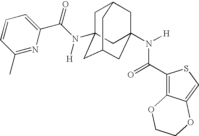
C1C2(N(C(C3=CC=CC(C)=N3)=O)[H])CC3CC(N([H])C(C4=C5C(=CS4)OCCO5)=O)(CC1C3)C2
